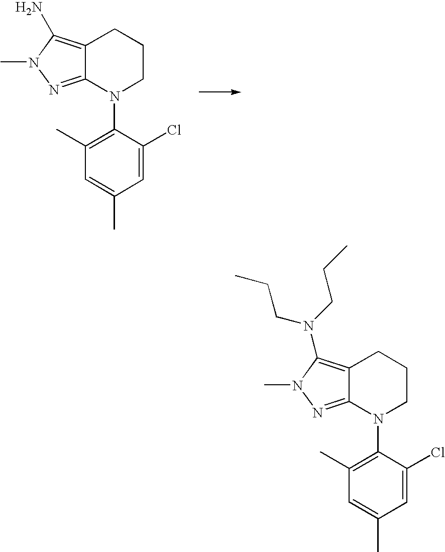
C12=C(N)N(C)N=C1N(C1=C(C)C=C(C)C=C1Cl)CCC2.C12=C(N(CCC)CCC)N(C)N=C1N(C1=C(C)C=C(C)C=C1Cl)CCC2
